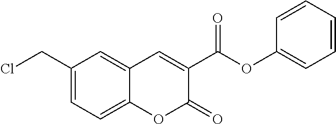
C1(CCl)=CC=C2C(=C1)C=C(C(OC1=CC=CC=C1)=O)C(=O)O2
